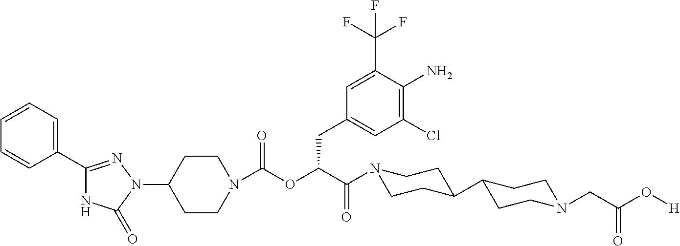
C1(N2C(=O)NC(C3=CC=CC=C3)=N2)CCN(C(OC(CC2=CC(Cl)=C(N)C(C(F)(F)F)=C2)C(=O)N2CCC(C3CCN(CC(O[H])=O)CC3)CC2)=O)CC1
